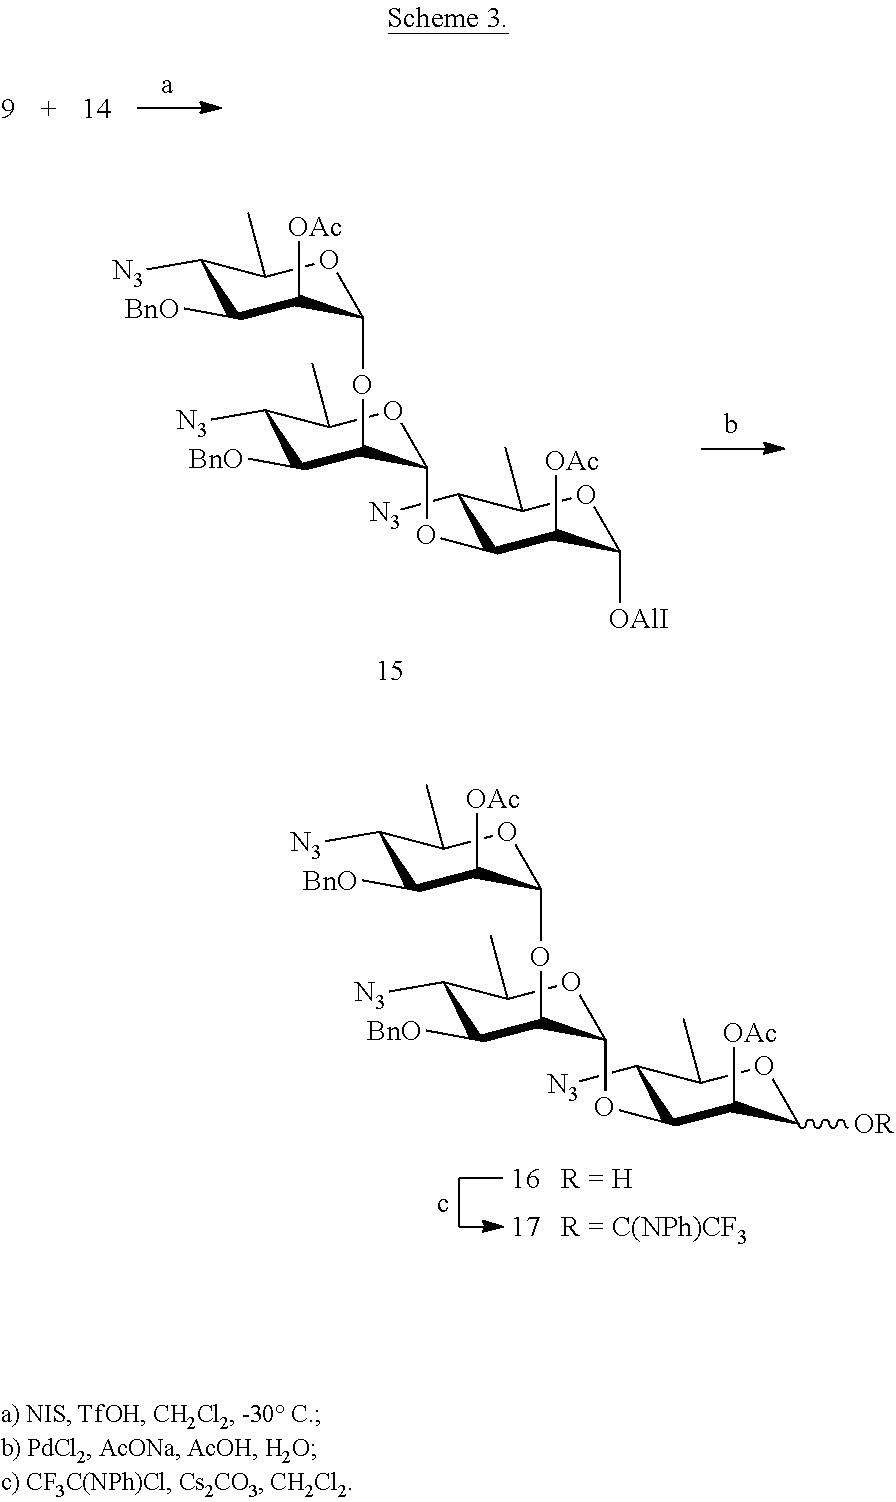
C1([N3])C([BnO])C([OAc])C(OC2C([BnO])C([N3])C(C)OC2OC2C([N3])C(C)OC([OAlI])C2[OAc])OC1C.C1([N3])C([BnO])C([OAc])C(OC2C([BnO])C([N3])C(C)OC2OC2C([N3])C(C)OC([OR])C2[OAc])OC1C
